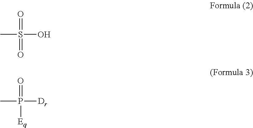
CS(O)(=O)=O.CP([Dr])(=O)[Eq]
